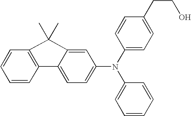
C1=CC2=C(C=C1)C(C)(C)C1=CC(N(C3=CC=C(CCO)C=C3)C3=CC=CC=C3)=CC=C21
